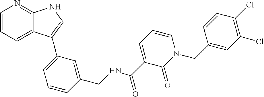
C1=CC=C2C(=N1)NC=C2C1=CC=CC(CNC(C2=CC=CN(CC3=CC(Cl)=C(Cl)C=C3)C2=O)=O)=C1
